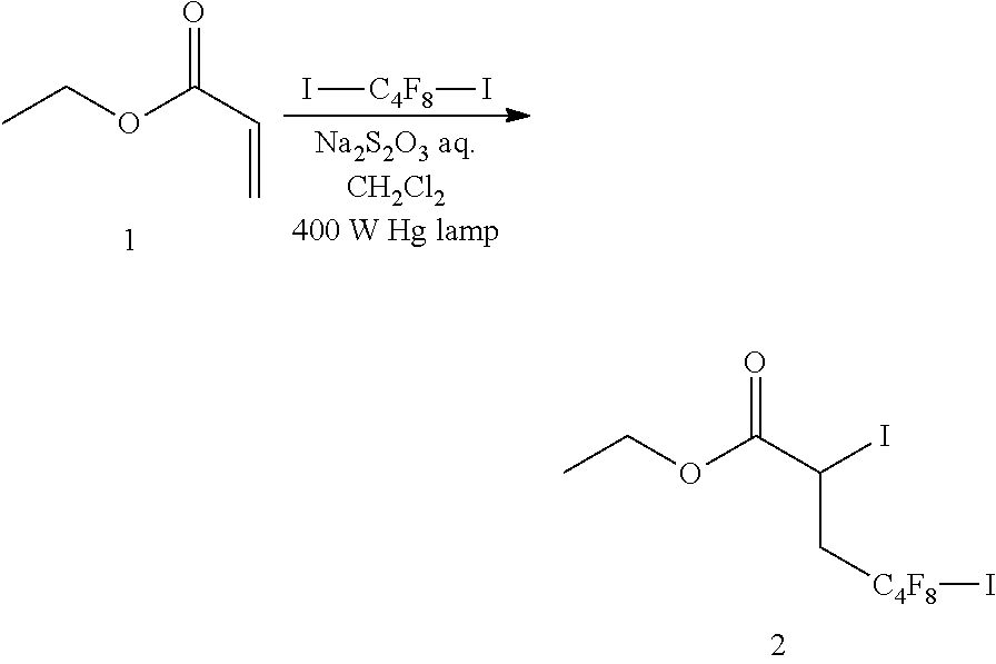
CCOC(=O)C(I)C[C4F8]I.CCOC(C=C)=O.I[C4F8]I
